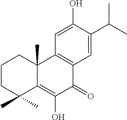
C1=C(O)C(C(C)C)=CC2=C1C1(C)C(=C(O)C2=O)C(C)(C)CCC1
